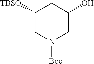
C1([TBSO])CN([Boc])CC(O)C1
